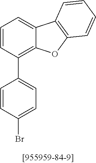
C1=CC(Br)=CC=C1C1=C2C(=CC=C1)C1=C(O2)C=CC=C1
